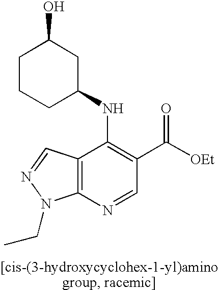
C12=C(N=CC(C([OEt])=O)=C1NC1CC(O)CCC1)N(CC)N=C2
